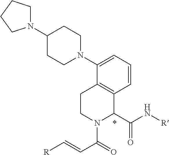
[R]C=CC(=O)N1C(C(N[R])=O)C2=C(CC1)C(N1CCC(N3CCCC3)CC1)=CC=C2
